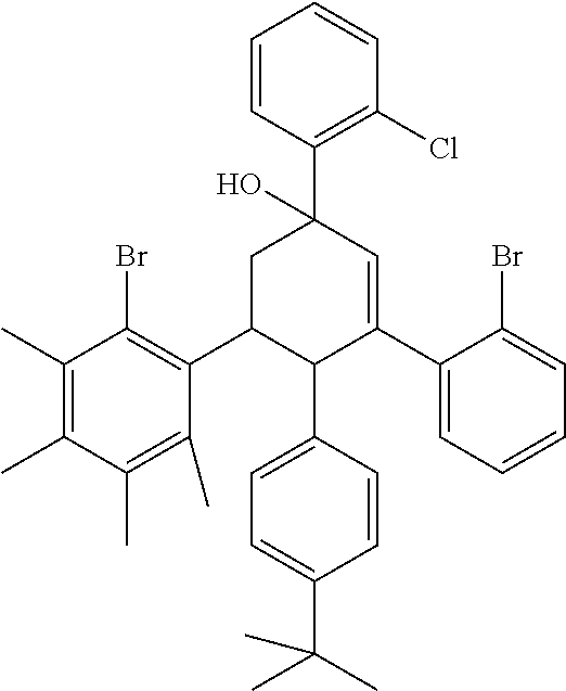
C1(C)=C(C)C(Br)=C(C2C(C3=CC=C(C(C)(C)C)C=C3)C(C3=CC=CC=C3Br)=CC(C3=C(Cl)C=CC=C3)(O)C2)C(C)=C1C
